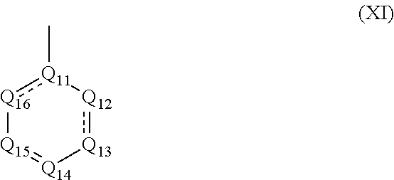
[Q13]1:[Q12][Q11](C):[Q16][Q15]=[Q14]1
